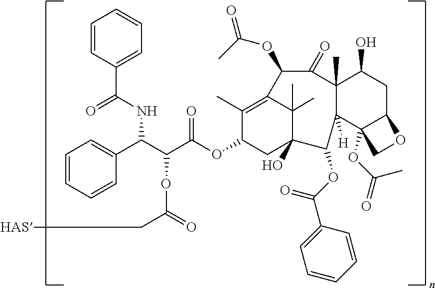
C1=CC=CC(C(C(C(OC2CC3(O)C(C)(C)C(=C2C)C(OC(=O)C)C(=O)C2(C)C(O)CC4C(OC(=O)C)(C2([H])C3OC(C2=CC=CC=C2)=O)CO4)=O)OC(=O)C[HAS])NC(=O)C2=CC=CC=C2)=C1
